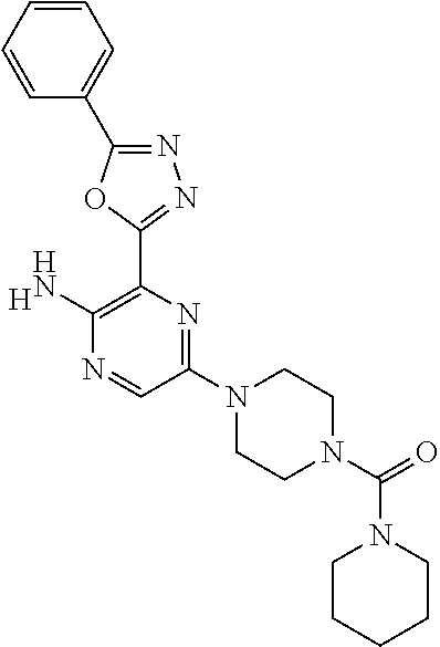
[H].C1(N2CCN(C(=O)N3CCCCC3)CC2)=NC(C2=NN=C(C3=CC=CC=C3)O2)=C(N)N=C1
